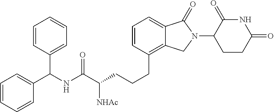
C(CC1=C2C(=CC=C1)C(=O)N(C1C(=O)NC(=O)CC1)C2)CC(C(NC(C1=CC=CC=C1)C1=CC=CC=C1)=O)[NHAc]
